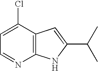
C1=C(Cl)C2=C(N=C1)NC(C(C)C)=C2
